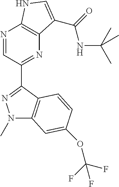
N1=CC(C2=NN(C)C3=C2C=CC(OC(F)(F)F)=C3)=NC2=C1NC=C2C(=O)NC(C)(C)C
